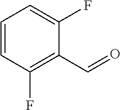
C1(F)=CC=CC(F)=C1C=O
